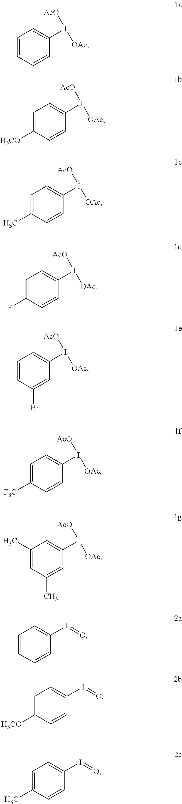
C1=CC=CC(I([AcO])[OAc])=C1.C1=C([H3CO])C=CC(I([AcO])[OAc])=C1.C1=C(C)C=CC(I([AcO])[OAc])=C1.C1=C(F)C=CC(I([AcO])[OAc])=C1.C1=CC(Br)=CC(I([AcO])[OAc])=C1.C1=C([F3C])C=CC(I([AcO])[OAc])=C1.C1(C)=CC(C)=CC(I([AcO])[OAc])=C1.C1=CC=CC(I=O)=C1.C1=C([H3CO])C=CC(I=O)=C1.C1=C(C)C=CC(I=O)=C1
